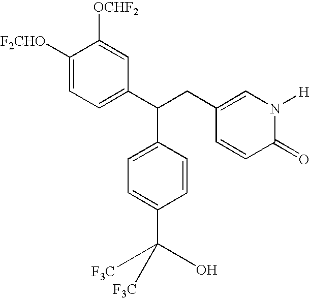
C1([F2CHO])=CC=C(C(C2=CC=C(C([F3C])(O)[F3C])C=C2)CC2=CN([H])C(=O)C=C2)C=C1[OCHF2]
